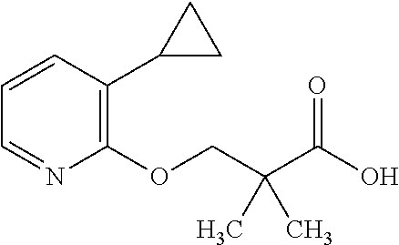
C1(OCC(C(O)=O)(C)C)=C(C2CC2)C=CC=N1
